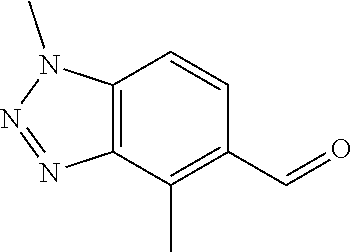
C12=C(C(C)=C(C=O)C=C1)N=NN2C
